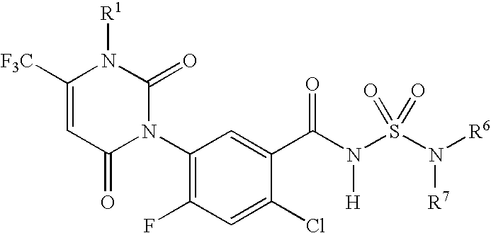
C1([F3C])=CC(=O)N(C2=C(F)C=C(Cl)C(C(N(S(N([R6])[R7])(=O)=O)[H])=O)=C2)C(=O)N1[R1]
